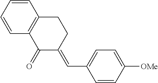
C1=CC([OMe])=CC=C1C=C1C(=O)C2=C(CC1)C=CC=C2
